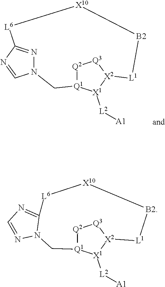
C1N2N=C([L6][X10][B2][L1][X2]3[X1]([L2][A1])[Q1]1[Q2][Q3]3)N=C2.[L6]1[X10][B2][L1][X2]2[X1]([L2][A1])[Q1]([Q2][Q3]2)CN2N=CN=C12
